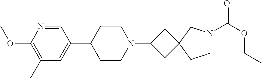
C1(C2CCN(C3CC4(C3)CCN(C(OCC)=O)C4)CC2)=CC(C)=C(OC)N=C1
